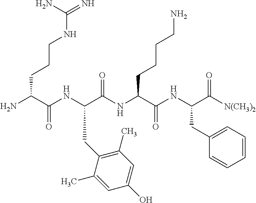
NC(C(NC(C(NC(C(NC(C([N(CH3)2])=O)CC1=CC=CC=C1)=O)CCCCN)=O)CC1=C(C)C=C(O)C=C1C)=O)CCCNC(=N)N
